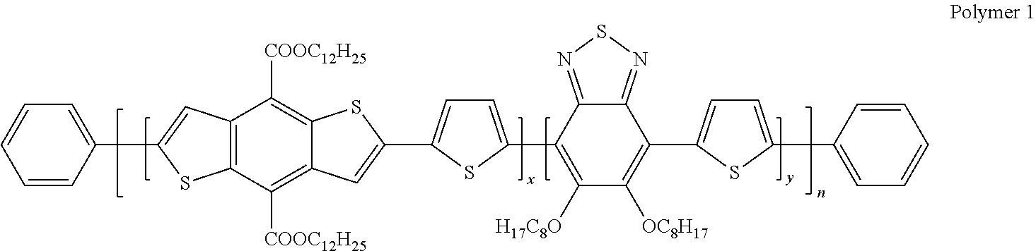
C12=NSN=C1C(C1=CC=C(C3=CC4=C([COOC12H25])C5=C(C([COOC12H25])=C4S3)C=C(C3=CC=CC=C3)S5)S1)=C([H17C8O])C([OC8H17])=C2C1=CC=C(C2=CC=CC=C2)S1
